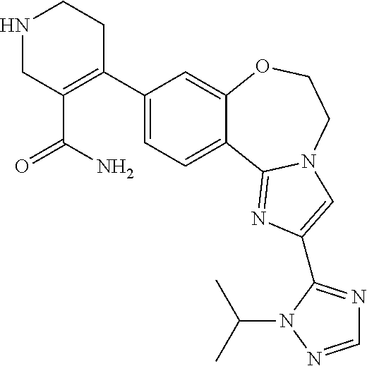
C12=CC=C(C3=C(C(=O)N)CNCC3)C=C1OCCN1C2=NC(C2=NC=NN2C(C)C)=C1
